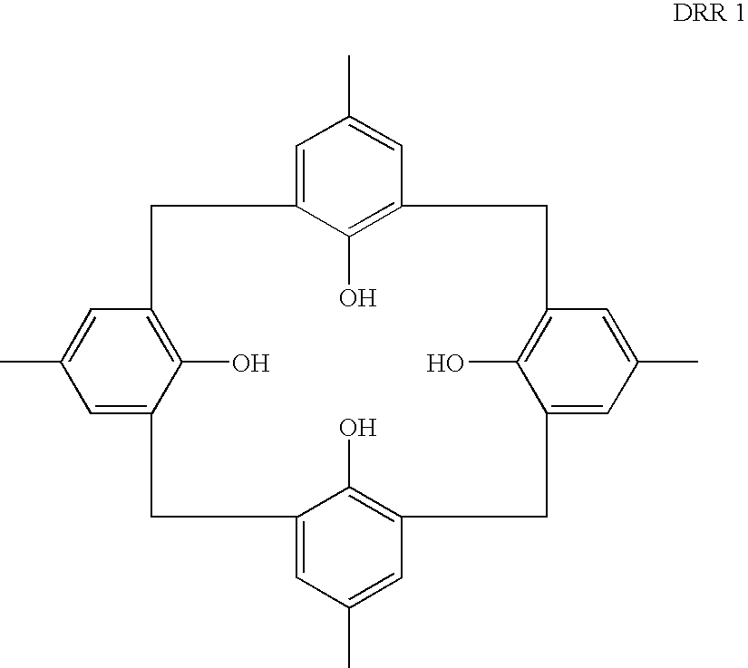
C1=C2C(O)=C(C=C1C)CC1=C(O)C(=CC(C)=C1)CC1=C(O)C(=CC(C)=C1)CC1=CC(C)=CC(=C1O)C2
